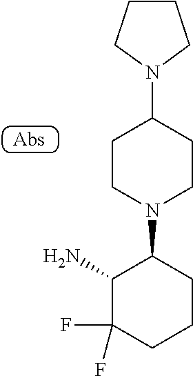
C1(N)C(F)(F)CCCC1N1CCC(N2CCCC2)CC1
